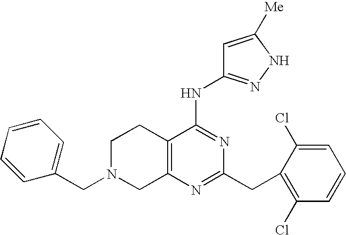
C1N(CC2=CC=CC=C2)CC2=C(C1)C(NC1=NNC([Me])=C1)=NC(CC1=C(Cl)C=CC=C1Cl)=N2
